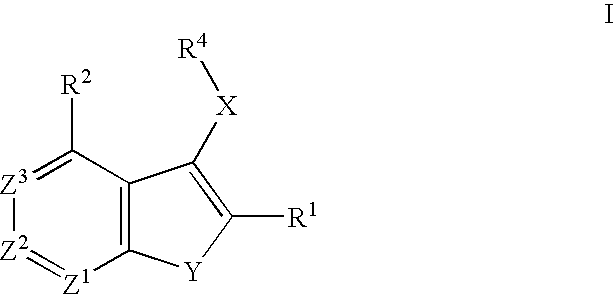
C1([R2])=[Z3][Z2]=[Z1]C2=C1C([X][R4])=C([R1])[Y]2
